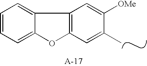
C1=CC=C2C(=C1)C1=C(O2)C=C(C)C([OMe])=C1
